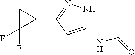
C1C(F)(F)C1C1=NNC(NC=O)=C1
